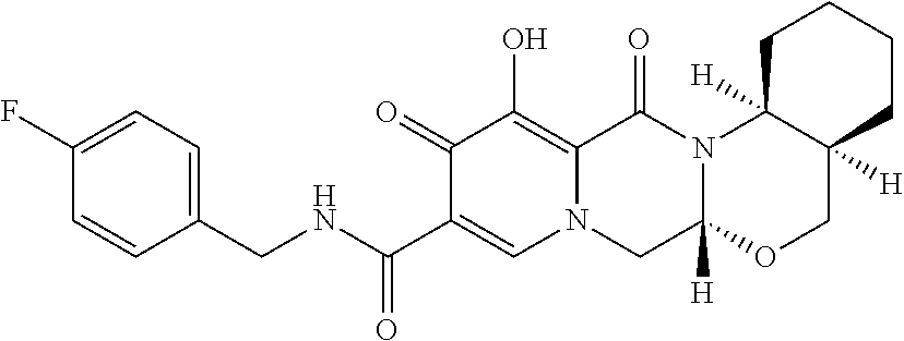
C1(CNC(C2=CN3C(=C(O)C2=O)C(=O)N2C([H])(C3)OCC3([H])C2([H])CCCC3)=O)=CC=C(F)C=C1
